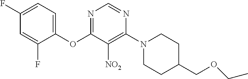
C1(OC2=NC=NC(N3CCC(COCC)CC3)=C2[NO2])=CC=C(F)C=C1F
